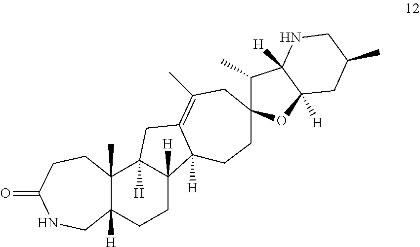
C12(C)C([H])(CCC3([H])C1([H])CC1=C(C)CC4(CCC31[H])C(C)C1([H])C([H])(O4)CC(C)CN1)CNC(=O)CC2
